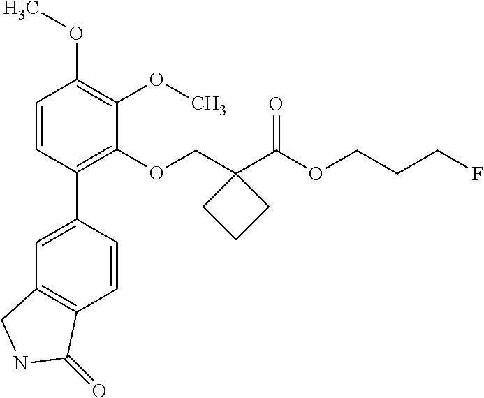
C1=CC(C2=CC3=C(C=C2)C(=O)NC3)=C(OCC2(C(OCCCF)=O)CCC2)C(OC)=C1OC
